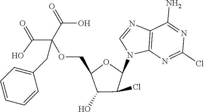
C12=C(N=C(Cl)N=C1N)N(C1OC(COC(C(=O)O)(C(=O)O)CC3=CC=CC=C3)C(O)C1Cl)C=N2
